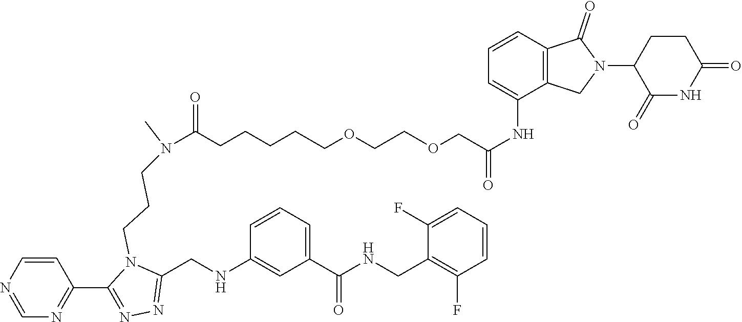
C(CCCCCOCCOCC(NC1=CC=CC2=C1CN(C1C(=O)NC(=O)CC1)C2=O)=O)(N(CCCN1C(CNC2=CC(C(NCC3=C(F)C=CC=C3F)=O)=CC=C2)=NN=C1C1=NC=NC=C1)C)=O
